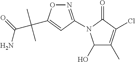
N1=C(N2C(O)C(C)=C(Cl)C2=O)C=C(C(C(N)=O)(C)C)O1
